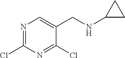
N1=C(Cl)N=C(Cl)C(CNC2CC2)=C1
